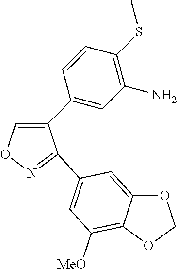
C1(C2=CC(N)=C(SC)C=C2)=CON=C1C1=CC([MeO])=C2C(=C1)OCO2
